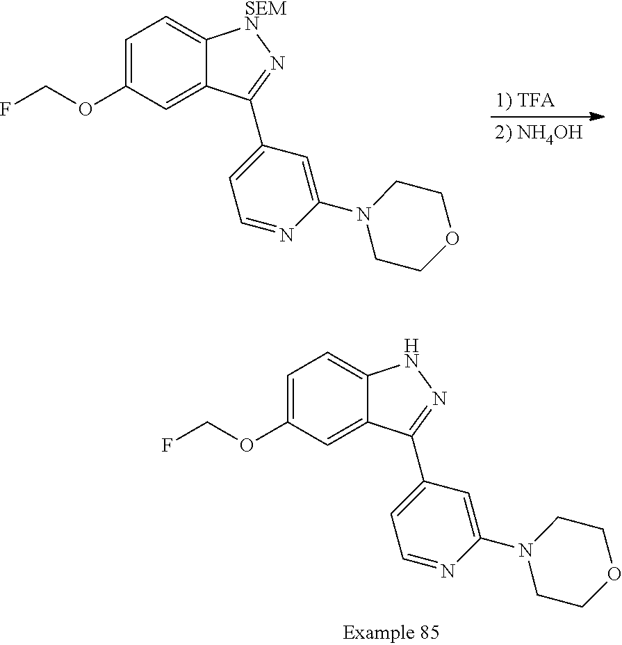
[1) TFA].[2) NH4OH].C1=C(OCF)C=C2C(=C1)[SEMN]N=C2C1=CC=NC(N2CCOCC2)=C1.C1=C(OCF)C=C2C(=C1)NN=C2C1=CC=NC(N2CCOCC2)=C1
